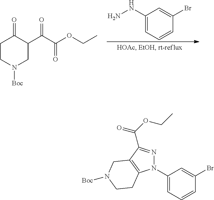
C1CN([Boc])CC(C(C(=O)OCC)=O)C1=O.C1(NN)=CC=CC(Br)=C1.N1(C2=CC=CC(Br)=C2)N=C(C(OCC)=O)C2=C1CCN([Boc])C2
